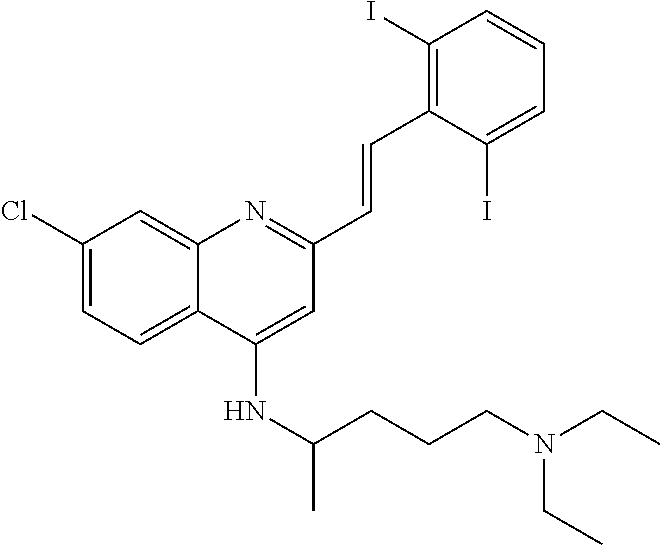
C1(Cl)=CC=C2C(=C1)N=C(C=CC1=C(I)C=CC=C1I)C=C2NC(C)CCCN(CC)CC
